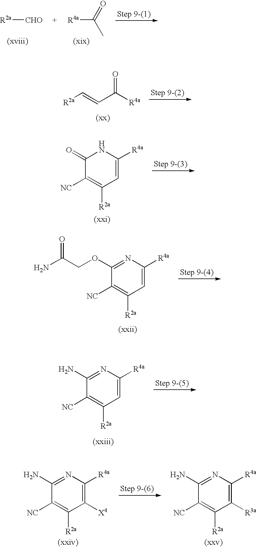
[R2a][CHO].[R4a]C(C)=O.[R2a]C=CC([R4a])=O.C1(=O)C([NC])=C([R2a])C=C([R4a])N1.C1(OCC(N)=O)=NC([R4a])=CC([R2a])=C1[NC].C1(N)=NC([R4a])=CC([R2a])=C1[NC].C1(N)=NC([R4a])=C([X4])C([R2a])=C1[NC].C1(N)=NC([R4a])=C([R3a])C([R2a])=C1[NC]
